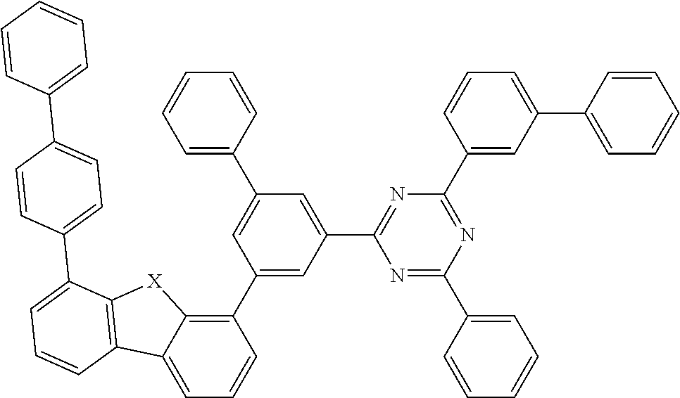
C1(C2=C3C(=CC=C2)C2=C([X]3)C(C3=CC=C(C4=CC=CC=C4)C=C3)=CC=C2)=CC(C2=NC(C3=CC(C4=CC=CC=C4)=CC=C3)=NC(C3=CC=CC=C3)=N2)=CC(C2=CC=CC=C2)=C1
